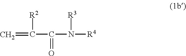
C=C([R2])C(=O)N([R3])[R4]
